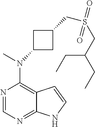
N1=CN=C2C(=C1N(C)C1CC(CS(CC(CC)CC)(=O)=O)C1)C=CN2
